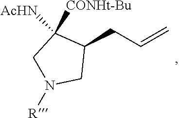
C1(CC=C)C([CONHt-Bu])([AcHN])CN([R])C1
